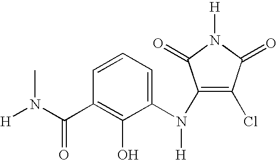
C1=CC=C(N(C2=C(Cl)C(=O)N([H])C2=O)[H])C(O)=C1C(N([H])C)=O
